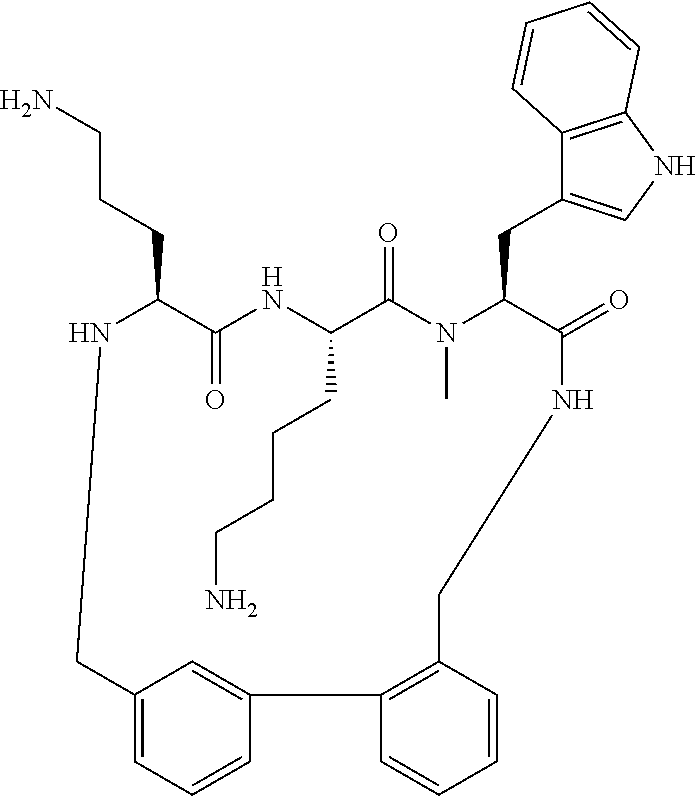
C12=CC=CC(=C1)C1=C(C=CC=C1)CNC(=O)C(CC1=CNC3=C1C=CC=C3)N(C)C(=O)C(CCCCN)NC(=O)C(CCCN)NC2
